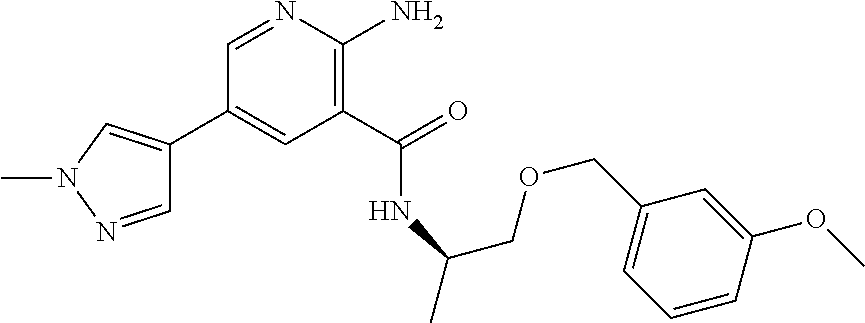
C1(C2=CN(C)N=C2)=CC(C(=O)NC(COCC2=CC=CC(OC)=C2)C)=C(N)N=C1
